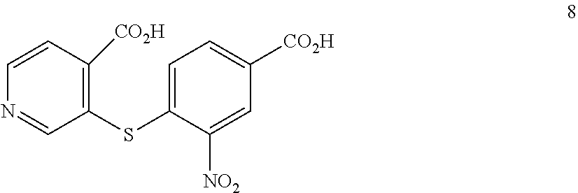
C1(SC2=CC=C([CO2H])C=C2[NO2])=C([CO2H])C=CN=C1
